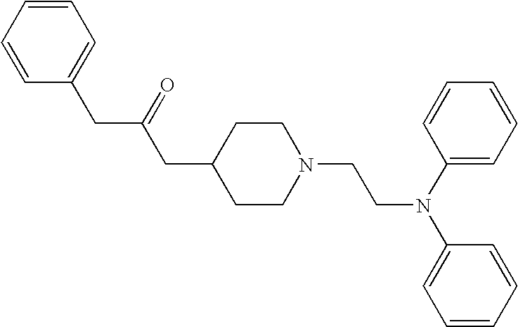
C1(CC(CC2CCN(CCN(C3=CC=CC=C3)C3=CC=CC=C3)CC2)=O)=CC=CC=C1
